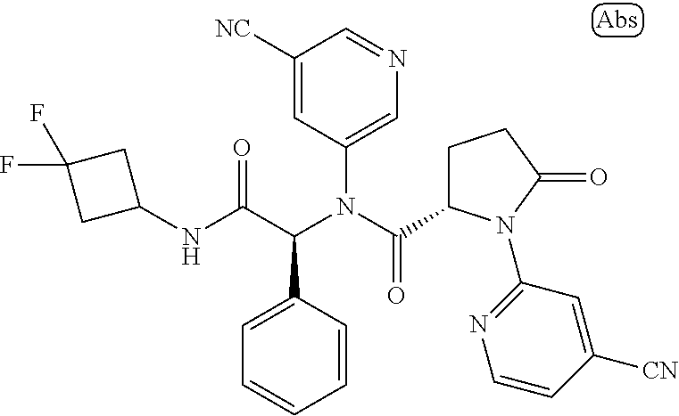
C1=CC(C(C(NC2CC(F)(F)C2)=O)N(C(=O)C2CCC(=O)N2C2=NC=CC([CN])=C2)C2=CN=CC([NC])=C2)=CC=C1
